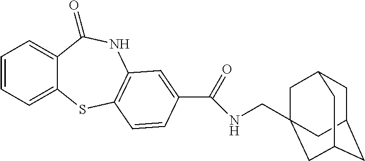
C1=CC=C2C(=C1)C(=O)NC1=C(S2)C=CC(C(=O)NCC23CC4CC(CC(C2)C4)C3)=C1
